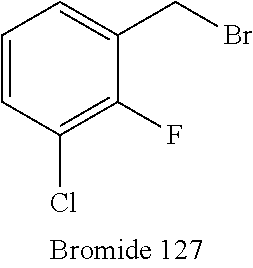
C1=CC(Cl)=C(F)C(CBr)=C1
